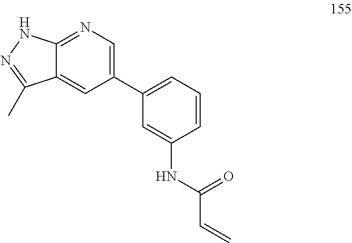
C12=CC(C3=CC=CC(NC(C=C)=O)=C3)=CN=C1NN=C2C
